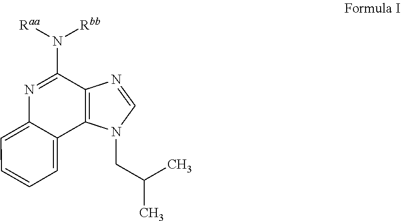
N1=C(N([Raa])[Rbb])C2=C(C3=CC=CC=C13)N(CC(C)C)C=N2
